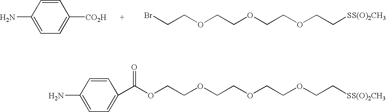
C1=CC(N)=CC=C1[CO2H].C(COCCOCCOCC[SS(O)2CH3])Br.NC1=CC=C(C(OCCOCCOCCOCC[SS(O)2CH3])=O)C=C1
